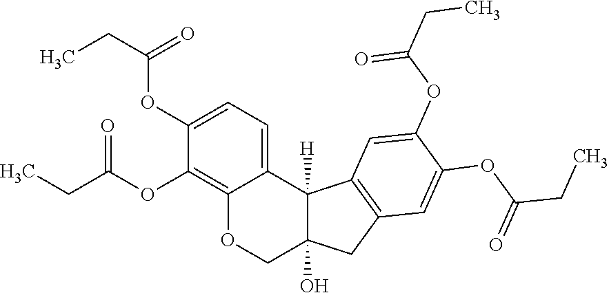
C12=C(OC(CC)=O)C(OC(CC)=O)=CC=C1C1([H])C(O)(CO2)CC2=C1C=C(OC(CC)=O)C(OC(CC)=O)=C2
